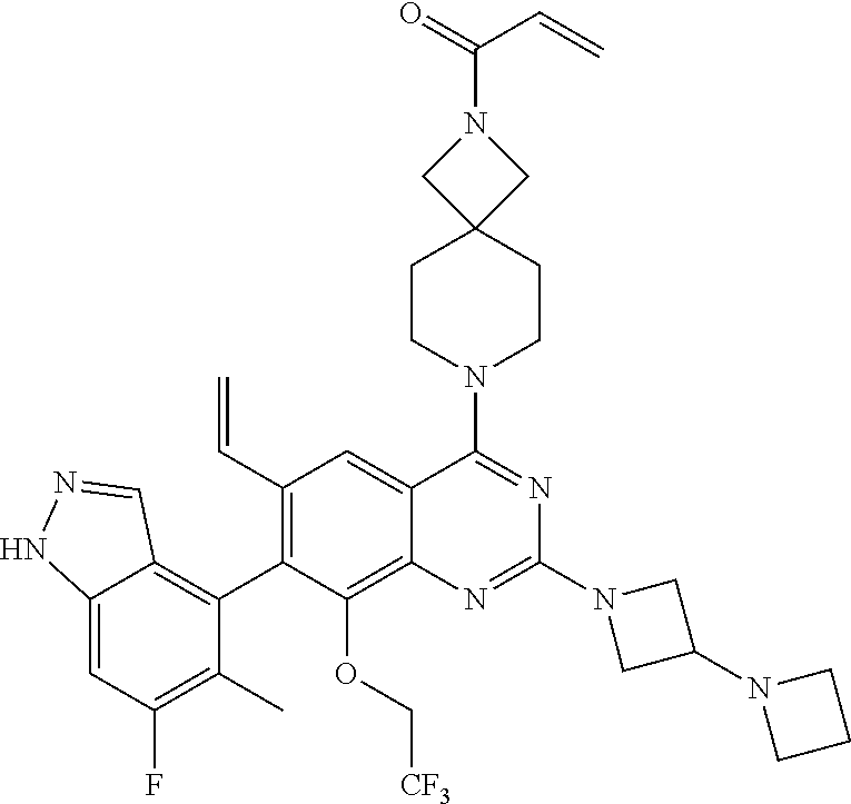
C12=CC(F)=C(C)C(C3=C(C=C)C=C4C(=C3OC[CF3])N=C(N3CC(N5CCC5)C3)N=C4N3CCC4(CC3)CN(C(=O)C=C)C4)=C1C=NN2
